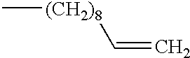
C[(CH2)8]C=C
